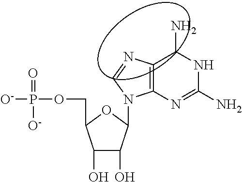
C1(O)C(O)C(N2C3=C(N=C2)C(N)NC(N)=N3)OC1COP([O-])(=O)[O-]
